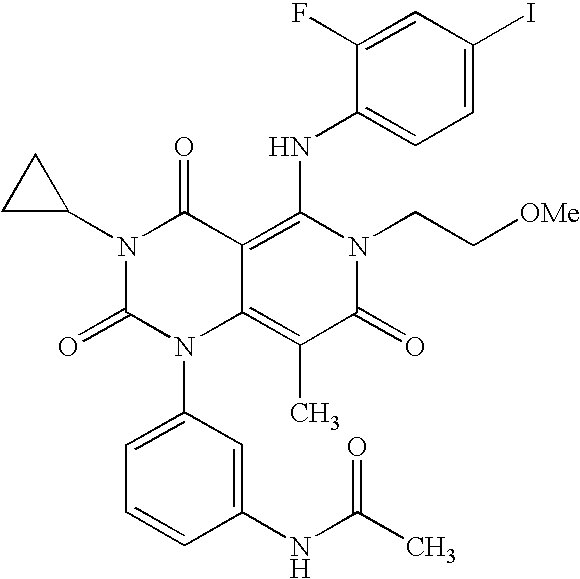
C1(NC(C)=O)=CC(N2C3=C(C)C(=O)N(CC[OMe])C(NC4=CC=C(I)C=C4F)=C3C(=O)N(C3CC3)C2=O)=CC=C1
